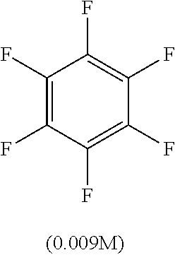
C1(F)=C(F)C(F)=C(F)C(F)=C1F
